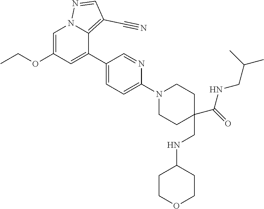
C1=C(OCC)C=C(C2=CC=C(N3CCC(CNC4CCOCC4)(C(=O)NCC(C)C)CC3)N=C2)C2=C(C#N)C=NN12
